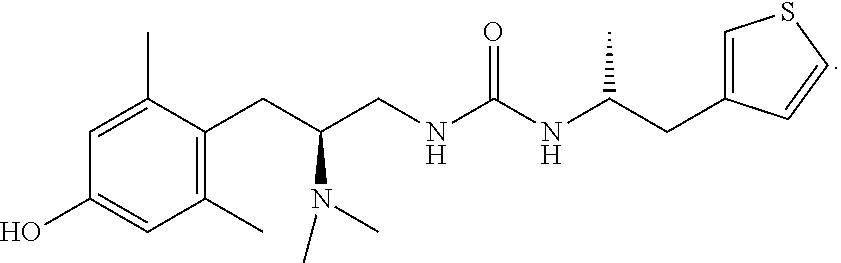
C1=C(C)C(CC(CNC(NC(CC2=CSC=C2)C)=O)N(C)C)=C(C)C=C1O
